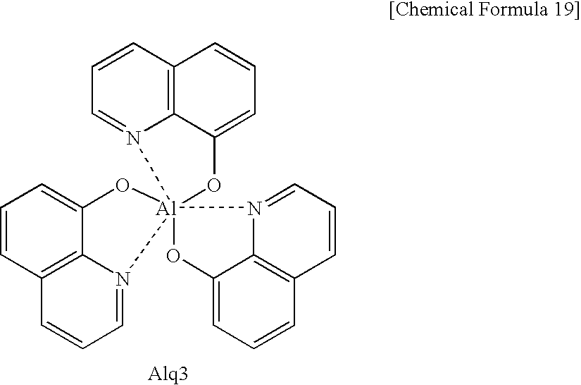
C1=CC2=C3N(=C1)[Al]14(OC3=CC=C2)(N2=CC=CC3=C2C(=CC=C3)O1)OC1=CC=CC2=C1N4=CC=C2
